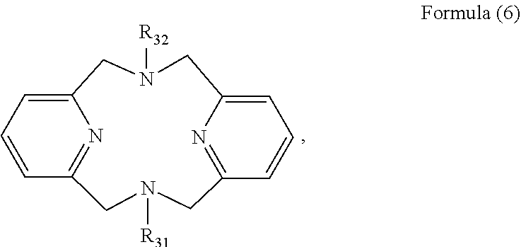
C1=CC2=NC(=C1)CN([R32])CC1=CC=CC(=N1)CN([R31])C2
